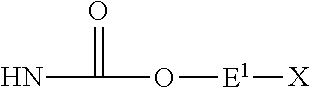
NC(O[E1][X])=O
